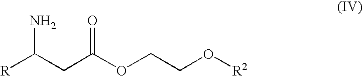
[R]C(CC(OCCO[R2])=O)N
